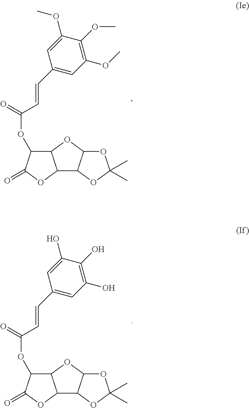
C12C(OC(=O)C=CC3=CC(OC)=C(OC)C(OC)=C3)C(=O)OC1C1C(O2)OC(C)(C)O1.C12C(OC(=O)C=CC3=CC(O)=C(O)C(O)=C3)C(=O)OC1C1C(O2)OC(C)(C)O1
